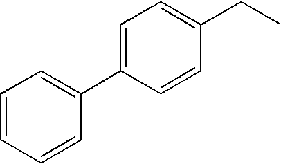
C1=CC=CC(C2=CC=C(CC)C=C2)=C1
